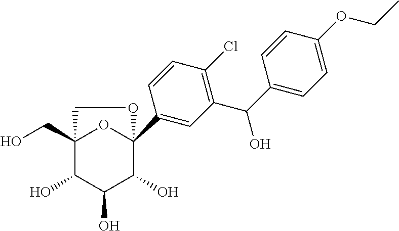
C1(C(C2=CC=C(OCC)C=C2)O)=C(Cl)C=CC(C23OC(CO)(C(O)C(O)C2O)CO3)=C1
